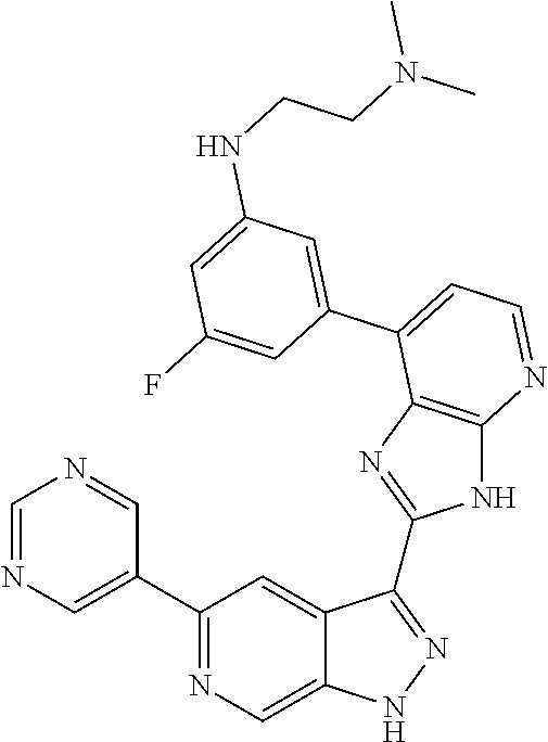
C1=NC=C(C2=NC=C3C(=C2)C(C2=NC4=C(N2)N=CC=C4C2=CC(NCCN(C)C)=CC(F)=C2)=NN3)C=N1
